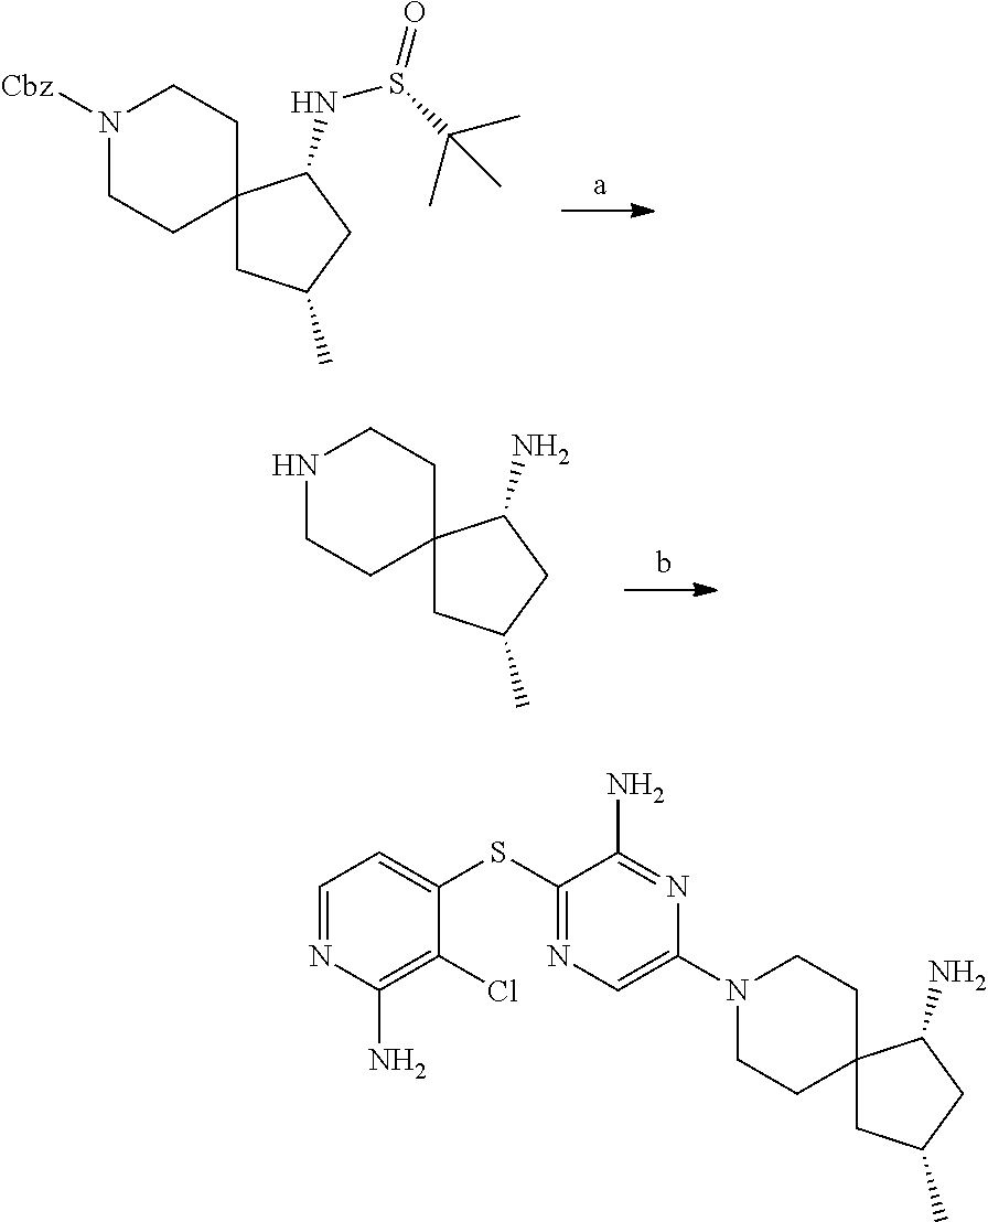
N1([Cbz])CCC2(CC1)CC(C)CC2NS(C(C)(C)C)=O.N1CCC2(CC1)CC(C)CC2N.C1=NC(N)=C(Cl)C(SC2=NC=C(N3CCC4(CC3)CC(C)CC4N)N=C2N)=C1
